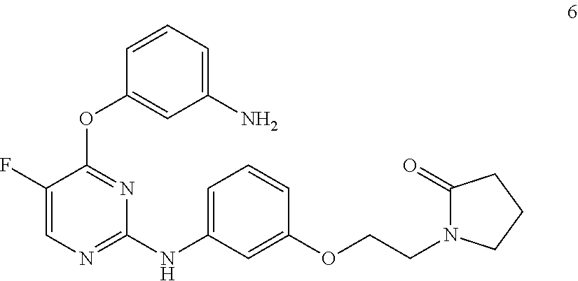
C(COC1=CC(NC2=NC=C(F)C(OC3=CC(N)=CC=C3)=N2)=CC=C1)N1C(=O)CCC1
